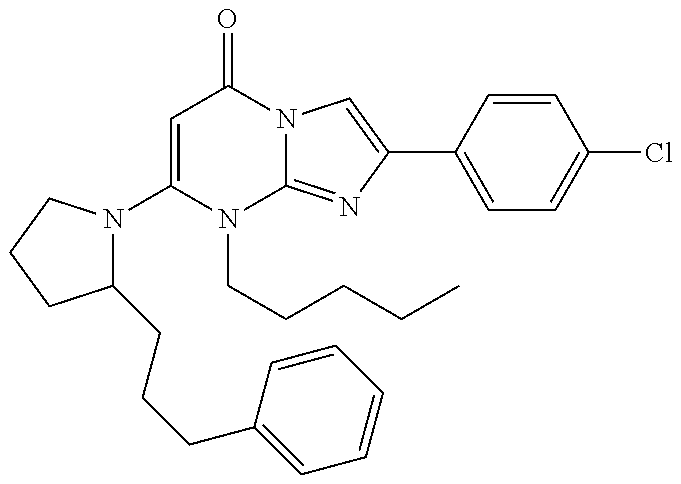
C1(N2C(CCCC3=CC=CC=C3)CCC2)=CC(=O)N2C(=NC(C3=CC=C(Cl)C=C3)=C2)N1CCCCC
